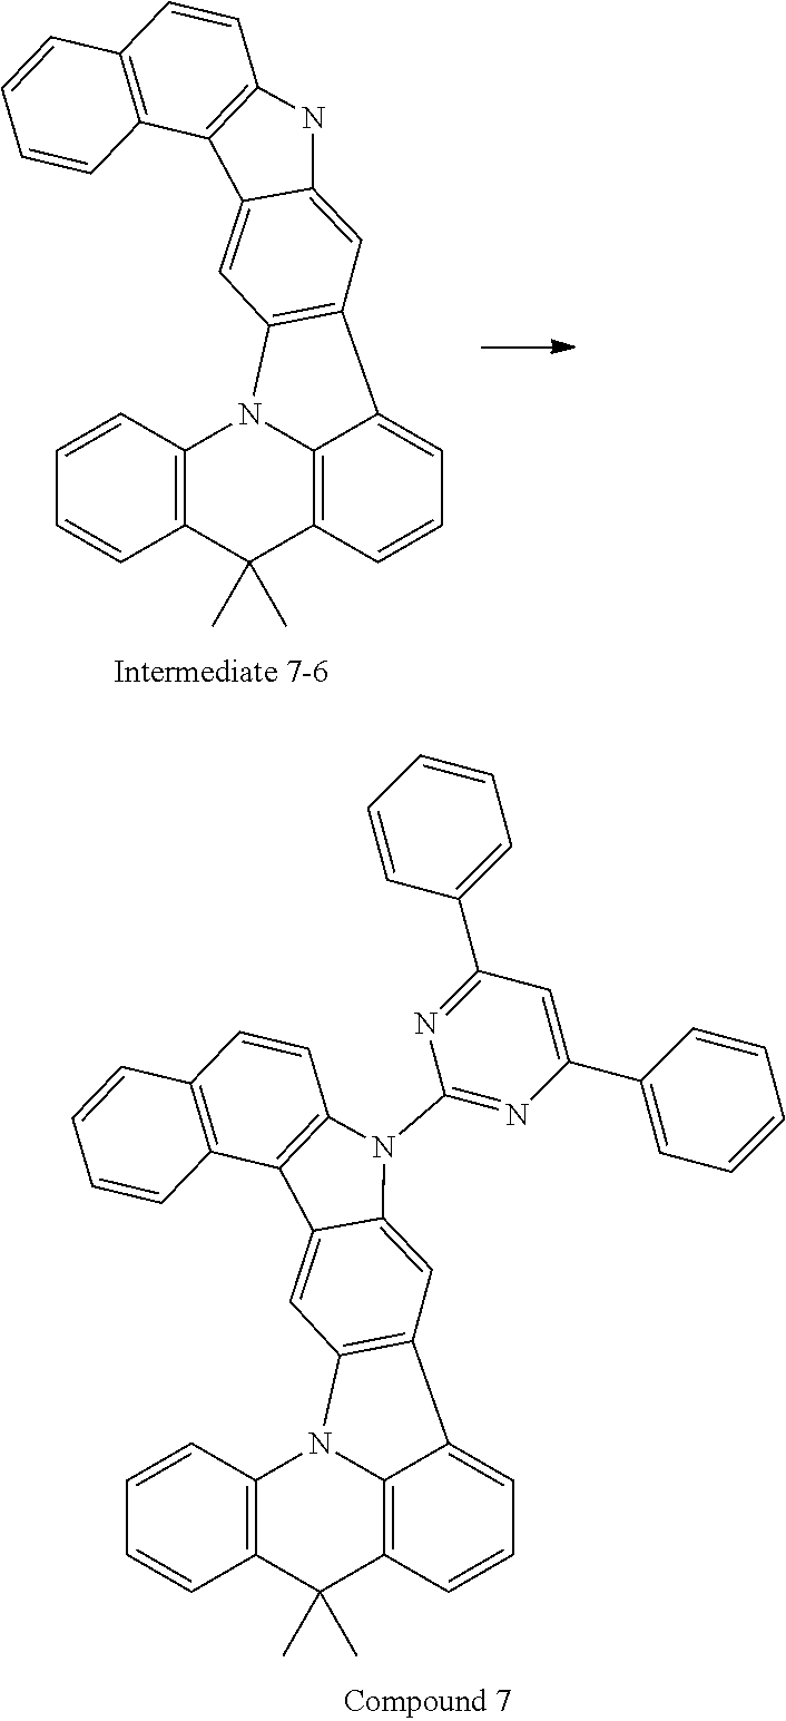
C1=C2C(=CC3=C1N1C4=C(C(C)(C)C5=C1C3=CC=C5)C=CC=C4)NC1=C2C2=C(C=C1)C=CC=C2.C1=C2C(=CC3=C1N1C4=C(C(C)(C)C5=C1C3=CC=C5)C=CC=C4)N(C1=NC(C3=CC=CC=C3)=CC(C3=CC=CC=C3)=N1)C1=C2C2=C(C=C1)C=CC=C2
